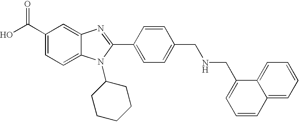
OC(C1=CC=C2C(=C1)N=C(C1=CC=C(CNCC3=CC=CC4=CC=CC=C34)C=C1)N2C1CCCCC1)=O
